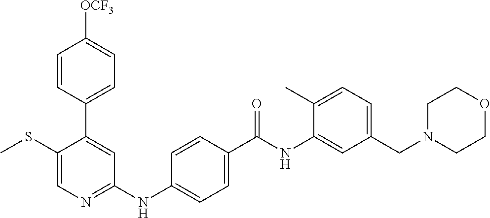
C1(C2=CC(NC3=CC=C(C(NC4=CC(CN5CCOCC5)=CC=C4C)=O)C=C3)=NC=C2SC)=CC=C([OCF3])C=C1
